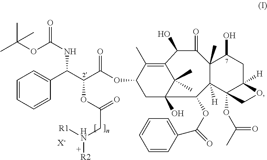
[X-].C1=CC=CC(C(C(OC(CN([R1])[R2])=O)C(OC2CC3(O)C(C)(C)C(=C2C)C(O)C(=O)C2(C)C(O)CC4([H])C(OC(C)=O)(CO4)C2([H])C3OC(C2=CC=CC=C2)=O)=O)NC(=O)OC(C)(C)C)=C1
